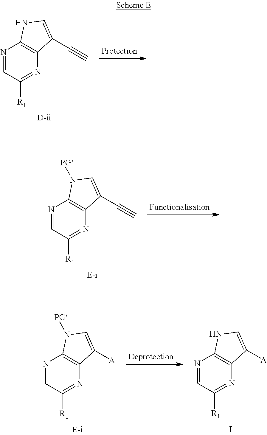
N1=CC([R1])=NC2=C1NC=C2C#C.N1=CC([R1])=NC2=C1N([PG])C=C2C#C.N1=CC([R1])=NC2=C1N([PG])C=C2[A].N1=CC([R1])=NC2=C1NC=C2[A].I
